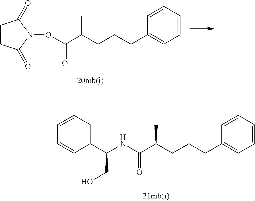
C1=CC=CC=C1CCCC(C(ON1C(=O)CCC1=O)=O)C.C1=CC=CC=C1CCCC(C(NC(C1=CC=CC=C1)CO)=O)C
